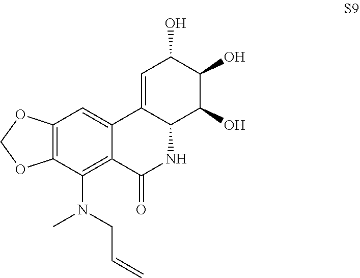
C12=C(C(N(CC=C)C)=C3C(=C1)C1=CC(O)C(O)C(O)C1NC3=O)OCO2
